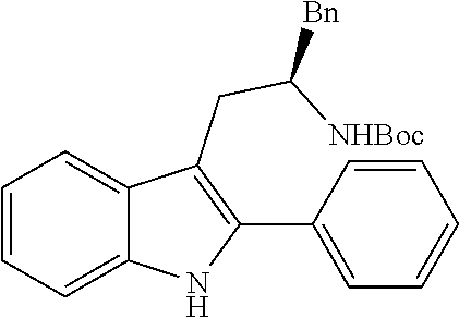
C1=CC=C2C(=C1)C(CC([NHBoc])[Bn])=C(C1=CC=CC=C1)N2
